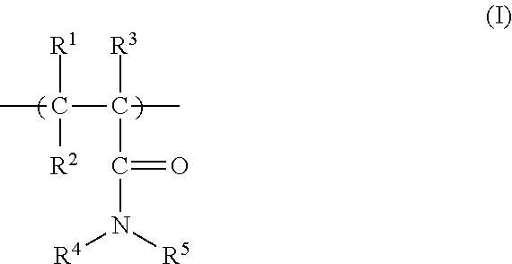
CC([R1])(C(C(=O)N([R5])[R4])([R3])C)[R2]
